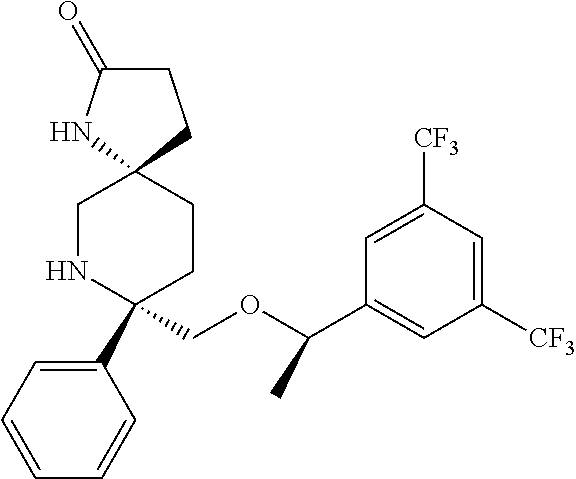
C1NC(COC(C2=CC([CF3])=CC([CF3])=C2)C)(C2=CC=CC=C2)CCC12CCC(=O)N2
